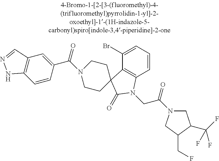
C1(Br)=CC=CC2=C1C1(C(=O)N2CC(=O)N2CC(C(F)(F)F)C(CF)C2)CCN(C(=O)C2=CC3=C(C=C2)NN=C3)CC1
